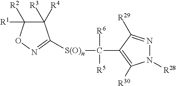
C1([R3])([R4])C([R1])([R2])ON=C1[S(O)n]C(C1=C([R30])N([R28])N=C1[R29])([R6])[R5]
